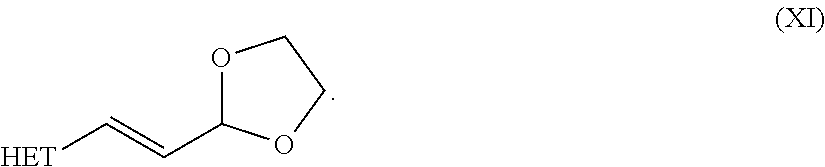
O1C(C=C[HET])OCC1
